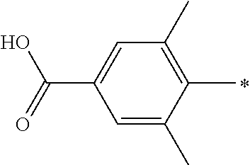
C1=C(C)C(C)=C(C)C=C1C(=O)O
